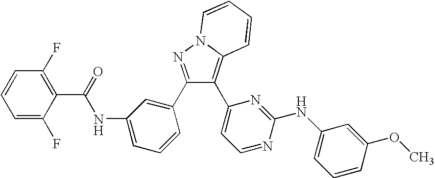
C1=CC=C(F)C(C(=O)NC2=CC=CC(C3=NN4C(=C3C3=CC=NC(NC5=CC=CC(OC)=C5)=N3)C=CC=C4)=C2)=C1F
